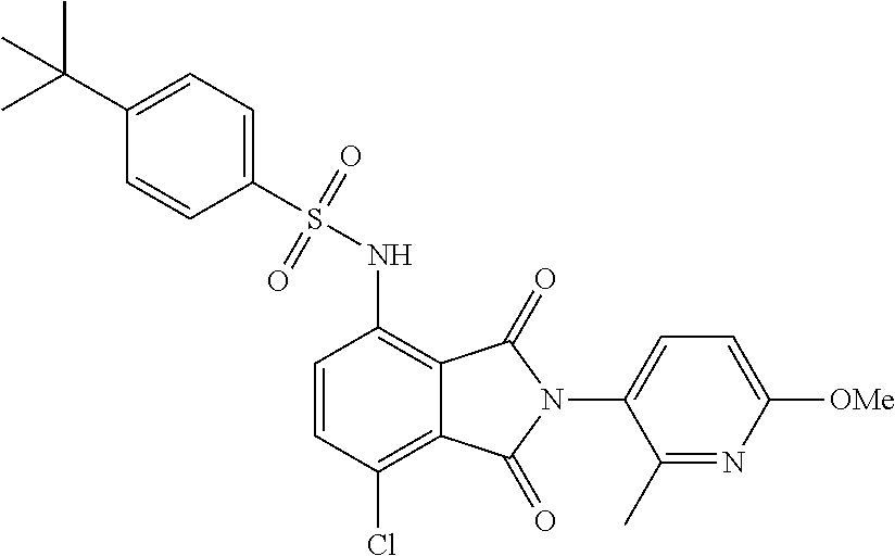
C1(S(NC2=C3C(=C(Cl)C=C2)C(=O)N(C2=CC=C([OMe])N=C2C)C3=O)(=O)=O)=CC=C(C(C)(C)C)C=C1
